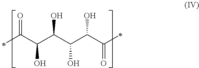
C(C(C(C(C(C(=O)C)O)O)O)O)(=O)C
